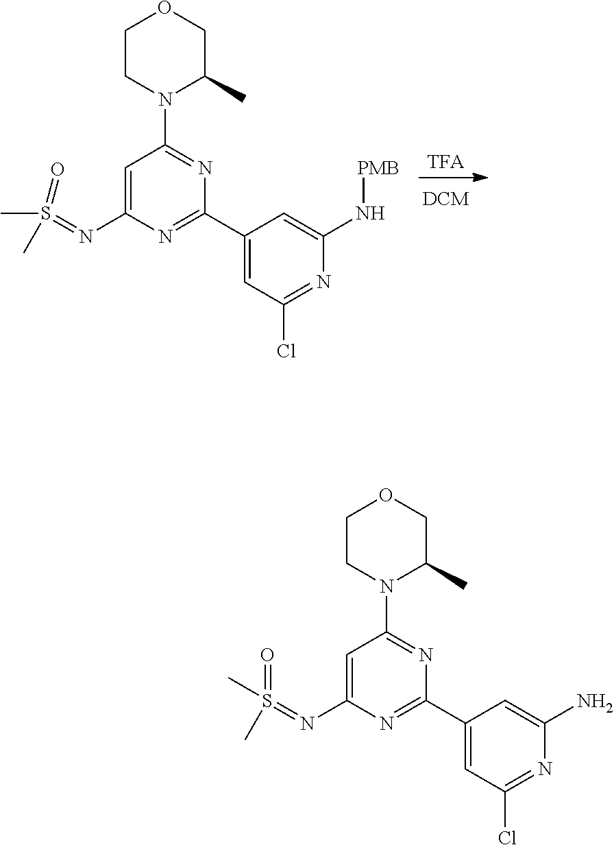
C1CN(C2=NC(C3=CC(Cl)=NC(N)=C3)=NC(N=S(=O)(C)C)=C2)C(C)CO1.C1CN(C2=NC(C3=CC(Cl)=NC(N[PMB])=C3)=NC(N=S(C)(=O)C)=C2)C(C)CO1.[TFA]
